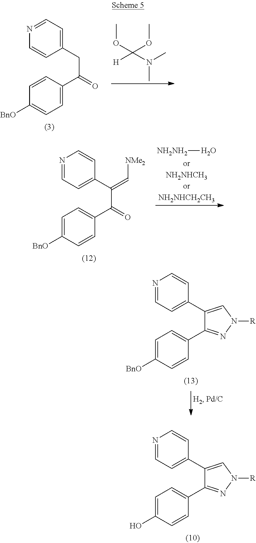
N1=CC=C(CC(C2=CC=C([BnO])C=C2)=O)C=C1.[H]C(N(C)C)(OC)OC.[NH2NH2]O.N1=CC=C(C(C(C2=CC=C([BnO])C=C2)=O)=C[NMe2])C=C1.N1=CC=C(C2=CN([R])N=C2C2=CC=C([BnO])C=C2)C=C1.N1=CC=C(C2=CN([R])N=C2C2=CC=C(O)C=C2)C=C1
